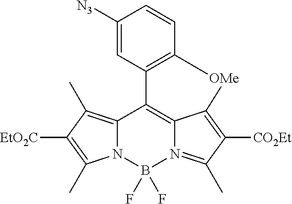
C12=C(C)C([EtO2C])=C(C)N1B(F)(F)N1=C(C)C([CO2Et])=C3C1=C2C1=C([OMe]3)C=CC([N3])=C1
